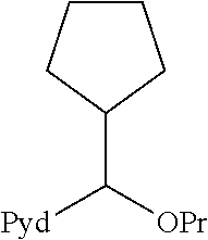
C1(C([OPr])[Pyd])CCCC1
